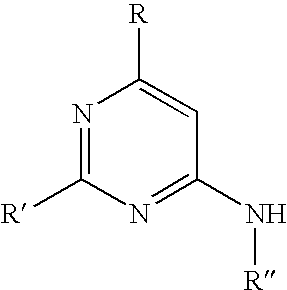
N1=C([R])N=C(N[R])C=C1[R]
